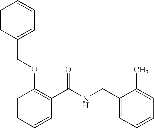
C1=CC=CC(C(NCC2=CC=CC=C2C)=O)=C1OCC1=CC=CC=C1
